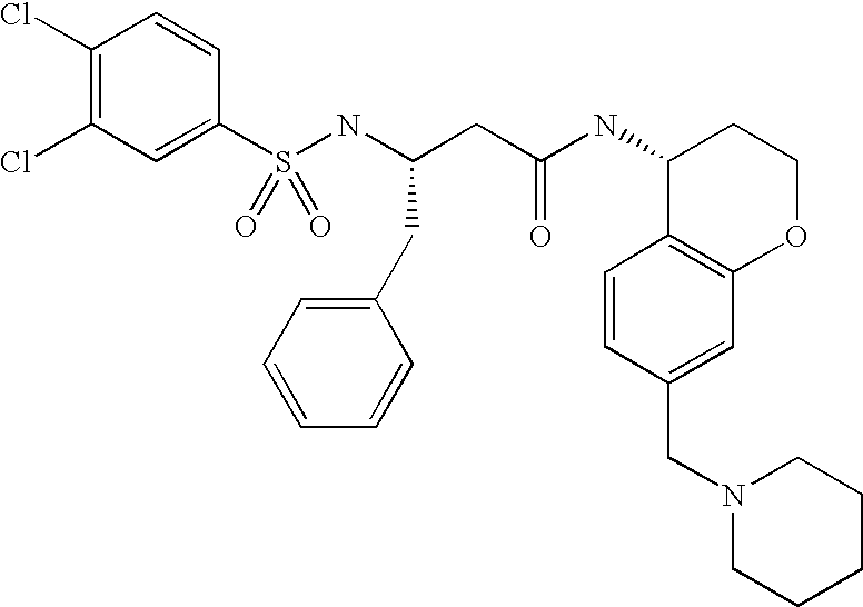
C1(Cl)=C(Cl)C=C(S(NC(CC(NC2C3=C(OCC2)C=C(CN2CCCCC2)C=C3)=O)CC2=CC=CC=C2)(=O)=O)C=C1
